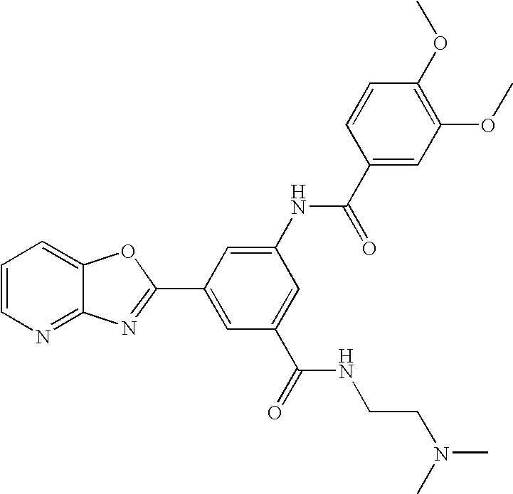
C1=CN=C2C(=C1)OC(C1=CC(C(NCCN(C)C)=O)=CC(NC(C3=CC(OC)=C(OC)C=C3)=O)=C1)=N2
